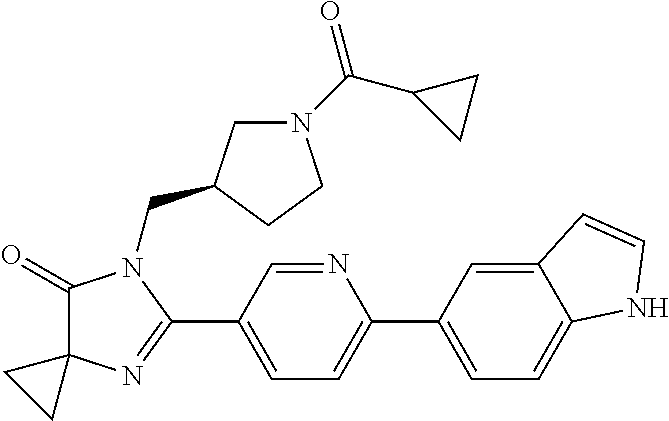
C1(=O)C2(N=C(C3=CC=C(C4=CC=C5C(=C4)C=CN5)N=C3)N1CC1CN(C(C3CC3)=O)CC1)CC2
